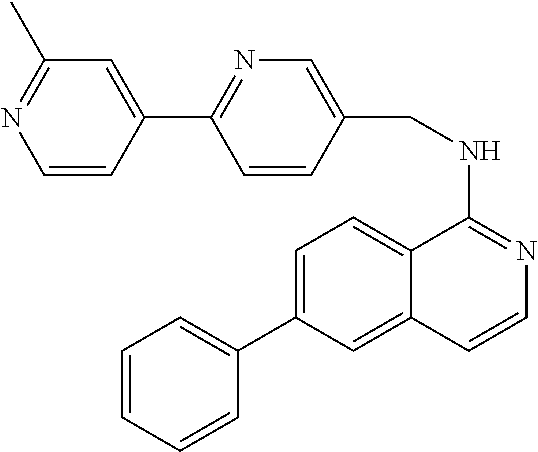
C1(C2=CC=C3C(=C2)C=CN=C3NCC2=CN=C(C3=CC(C)=NC=C3)C=C2)=CC=CC=C1
